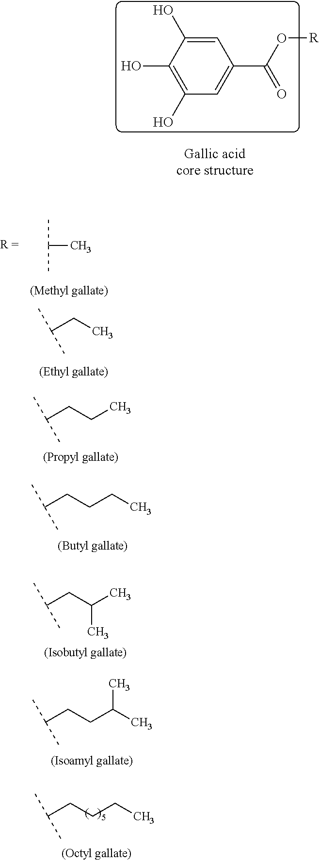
C1=C(O)C(O)=C(O)C=C1C(O[R])=O.CC(C)C.C(C(C)C)C.C(C(C)C)CCC.C(C(C)C)C(C)C.C(C(C)C)CC(C)C.C(C(C)C)CCC.C(C(C)C)CC
